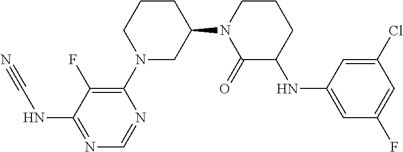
C1(N2CC(N3C(=O)C(NC4=CC(F)=CC(Cl)=C4)CCC3)CCC2)=C(F)C(NC#N)=NC=N1
